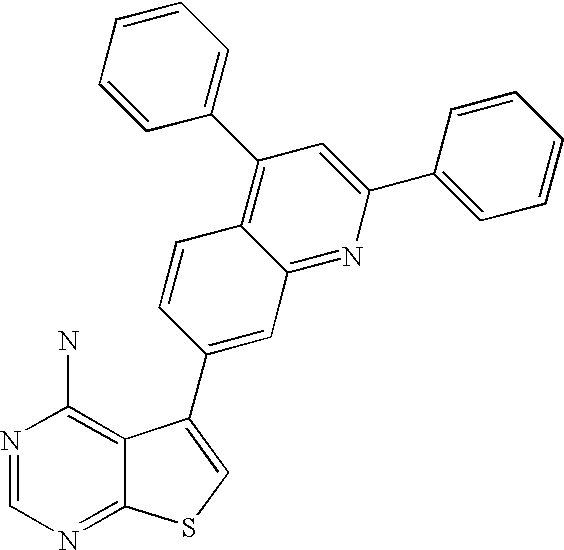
N1=CN=C2C(=C1N)C(C1=CC3=NC(C4=CC=CC=C4)=CC(C4=CC=CC=C4)=C3C=C1)=CS2
